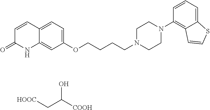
C12=CC(OCCCCN3CCN(C4=C5C(=CC=C4)SC=C5)CC3)=CC=C1C=CC(=O)N2.OC([COOH])C[HOOC]
